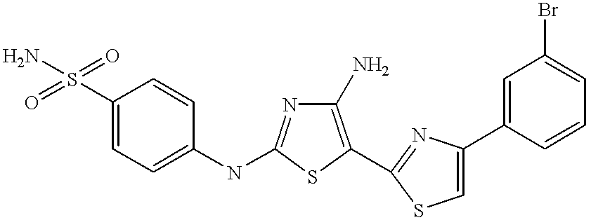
C1(S(=O)(=O)N)=CC=C(NC2=NC(N)=C(C3=NC(C4=CC(Br)=CC=C4)=CS3)S2)C=C1
